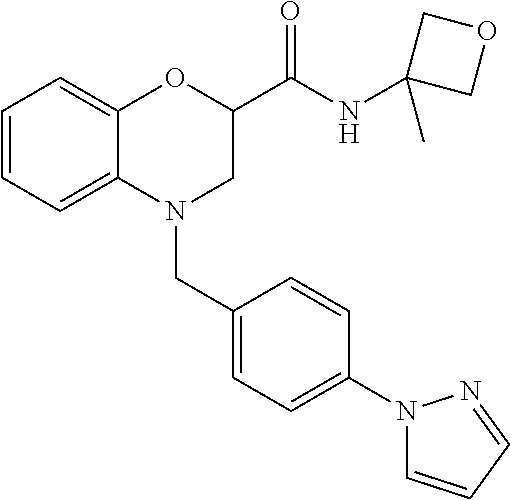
C1=CC=C2C(=C1)OC(C(NC1(C)COC1)=O)CN2CC1=CC=C(N2C=CC=N2)C=C1
